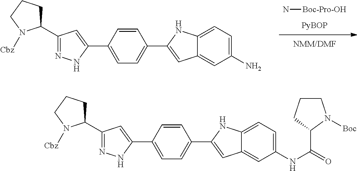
N[Boc-Pro-OH].C1(C2=CC=C(C3=CC4=CC(N)=CC=C4N3)C=C2)=CC(C2CCCN2[Cbz])=NN1.C1(C2=CC=C(C3=CC4=CC(NC(C5N([Boc])CCC5)=O)=CC=C4N3)C=C2)=CC(C2CCCN2[Cbz])=NN1
